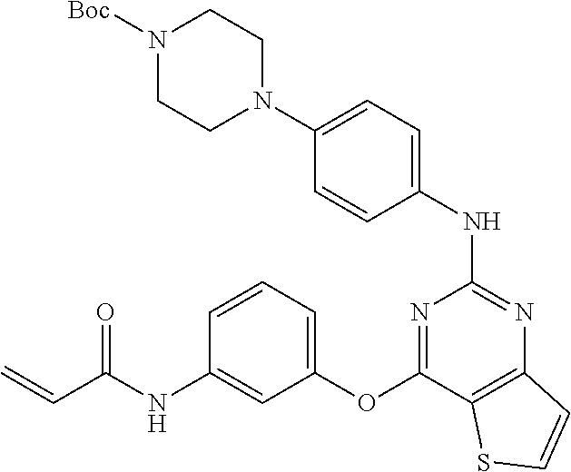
N1=C(OC2=CC=CC(NC(C=C)=O)=C2)C2=C(N=C1NC1=CC=C(N3CCN([Boc])CC3)C=C1)C=CS2
